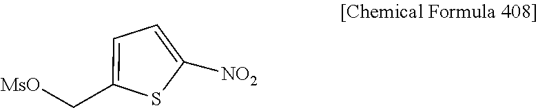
C1=C([NO2])SC(C[MsO])=C1
